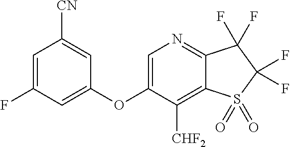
C1=C(OC2=CC(F)=CC([CN])=C2)C([CHF2])=C2C(=N1)C(F)(F)C(F)(F)S2(=O)=O
